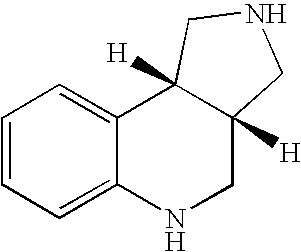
C1=CC=C2C(=C1)C1([H])C([H])(CN2)CNC1
